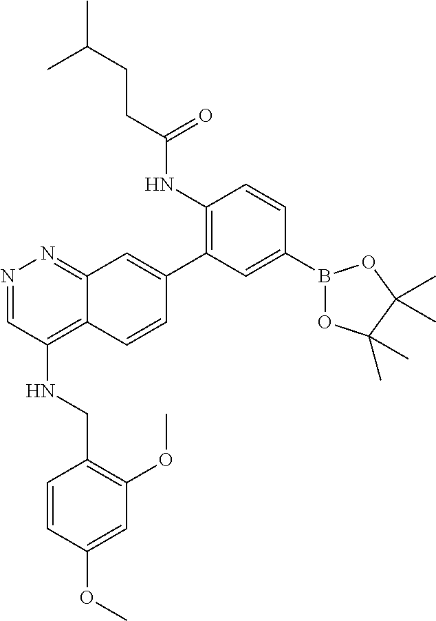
C1(NC(CCC(C)C)=O)=C(C2=CC3=NN=CC(NCC4=C(OC)C=C(OC)C=C4)=C3C=C2)C=C(B2OC(C)(C)C(C)(C)O2)C=C1
